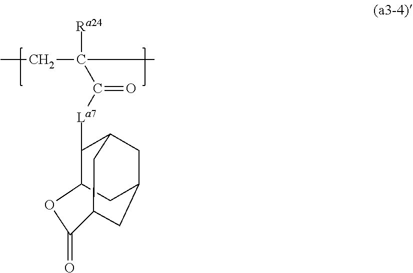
C12CC3CC(CC(C(=O)O1)C3)C2[La7]C(C(CC)(C)[Ra24])=O
